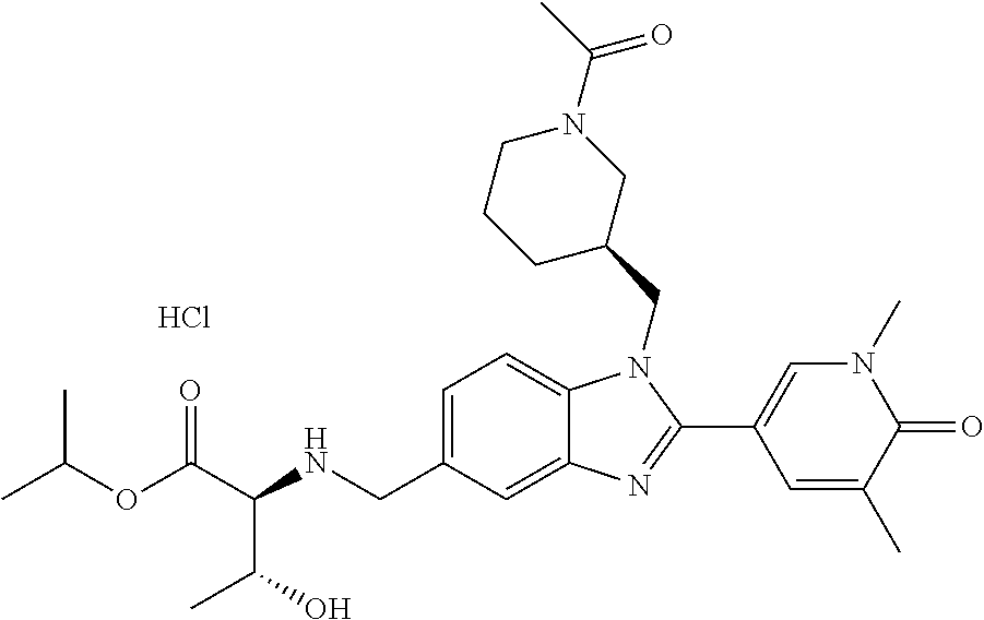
C1=C(CNC(C(OC(C)C)=O)C(O)C)C=C2C(=C1)N(CC1CN(C(C)=O)CCC1)C(C1=CN(C)C(=O)C(C)=C1)=N2.Cl
